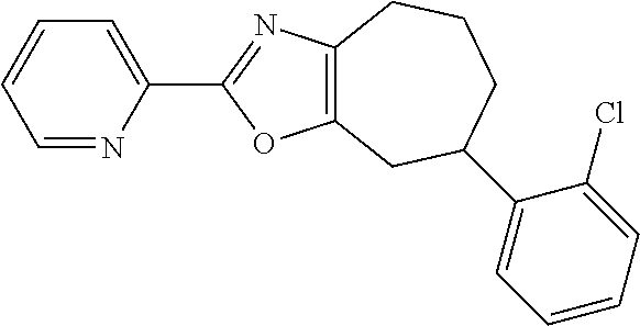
C12=C(N=C(C3=CC=CC=N3)O1)CCCC(C1=CC=CC=C1Cl)C2
